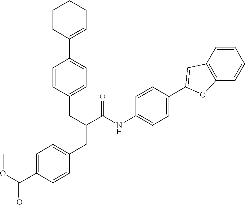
C1(NC(C(CC2=CC=C(C3=CCCCC3)C=C2)CC2=CC=C(C(OC)=O)C=C2)=O)=CC=C(C2=CC3=C(C=CC=C3)O2)C=C1
